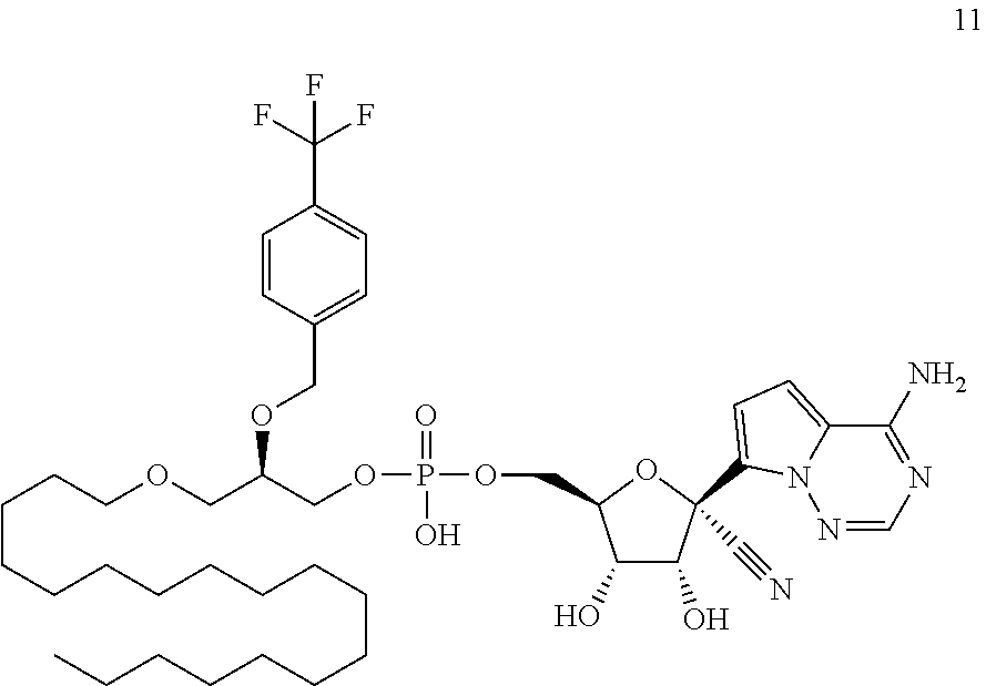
C1=C(C2(C#N)C(O)C(O)C(COP(OCC(OCC3=CC=C(C(F)(F)F)C=C3)COCCCCCCCCCCCCCCCCCC)(O)=O)O2)N2C(=C1)C(N)=NC=N2
